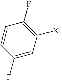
C1(F)=CC([X1])=C(F)C=C1
